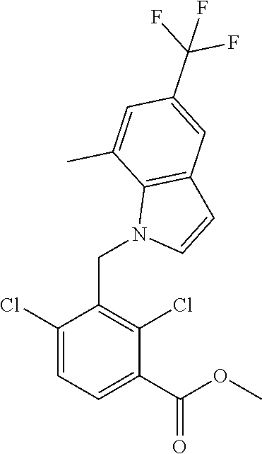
C1(Cl)=CC=C(C(OC)=O)C(Cl)=C1CN1C=CC2=C1C(C)=CC(C(F)(F)F)=C2
